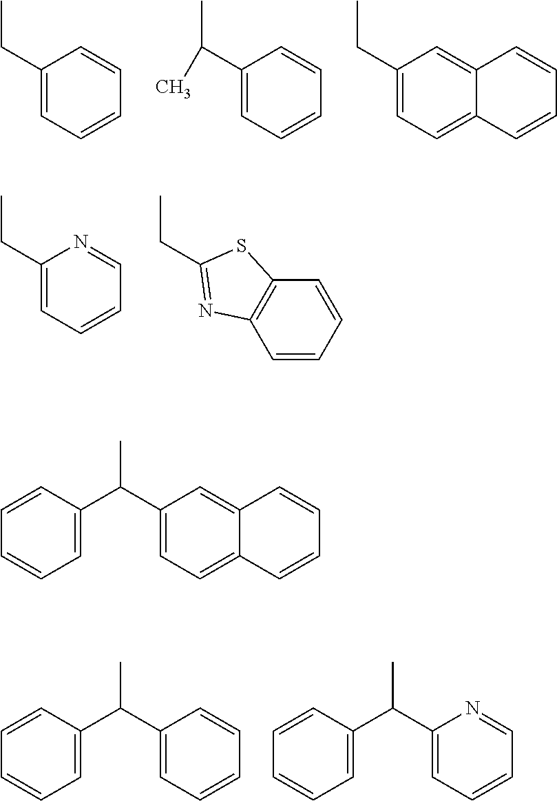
CCC1=CC=CC=C1.CC(C1=CC=CC=C1)C.CCC1=CC=C2C(=C1)C=CC=C2.CCC1=CC=CC=N1.CCC1=NC2=C(S1)C=CC=C2.CC(C1=CC=CC=C1)C1=CC=CC=C1.CC(C1=CC=CC=N1)C1=CC=CC=C1.CC(C1=CC=C2C(=C1)C=CC=C2)C1=CC=CC=C1
